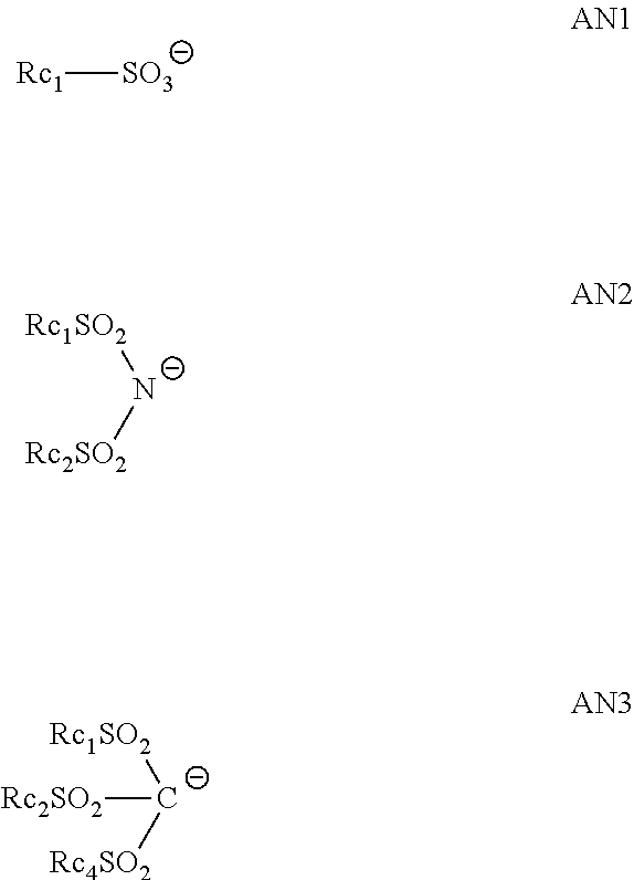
[Rc1][SO3].[Rc1SO2][N-][Rc2SO2].[Rc1SO2][C-]([Rc4SO2])[Rc2SO2]
